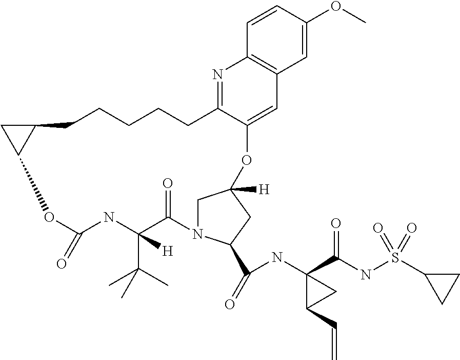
C1CCCCC2=NC3=C(C=C2OC2([H])CN(C(C(=O)NC4(C(=O)NS(=O)(C5CC5)=O)C(C=C)C4)C2)C(=O)C(C(C)(C)C)([H])NC(=O)OC2C1C2)C=C(OC)C=C3
